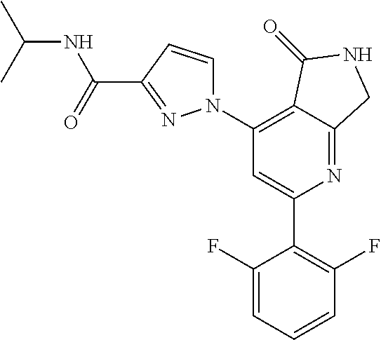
C1(N2C=CC(C(=O)NC(C)C)=N2)=C2C(=NC(C3=C(F)C=CC=C3F)=C1)CNC2=O
